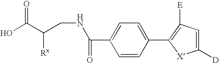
C1([D])=CC([E])=C(C2=CC=C(C(NCC(C(O)=O)[Rx])=O)C=C2)[X]1
